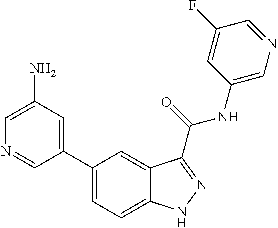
C1(N)=CN=CC(C2=CC=C3C(=C2)C(C(NC2=CN=CC(F)=C2)=O)=NN3)=C1
